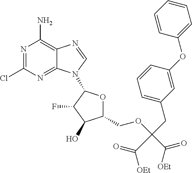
N1=C(Cl)N=C2C(=C1N)N=CN2C1OC(COC(CC2=CC=CC(OC3=CC=CC=C3)=C2)(C(=O)[OEt])C([OEt])=O)C(O)C1F
